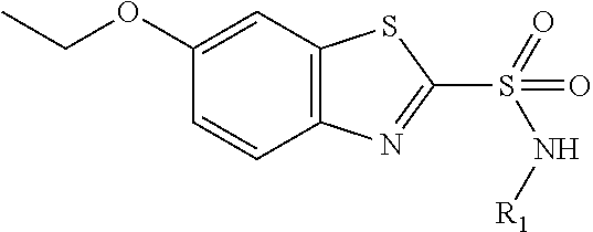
C1(OCC)=CC2=C(C=C1)N=C(S(=O)(N[R1])=O)S2
